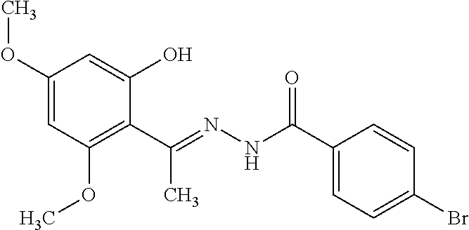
C1(OC)=CC(OC)=C(C(=NNC(C2=CC=C(Br)C=C2)=O)C)C(O)=C1
